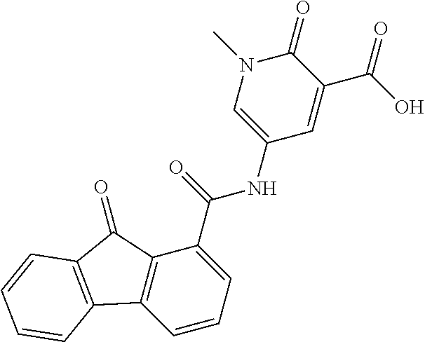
C1=CC=C(C(=O)NC2=CN(C)C(=O)C(C(O)=O)=C2)C2=C1C1=C(C2=O)C=CC=C1
